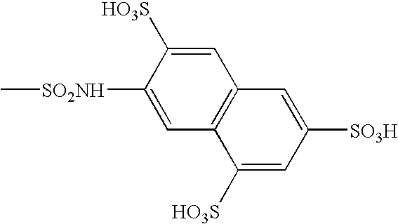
C1([SO2NH]C)=CC2=C(C=C1[HO3S])C=C([SO3H])C=C2[HO3S]
